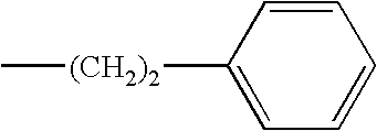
C1=C([(CH2)2]C)C=CC=C1
